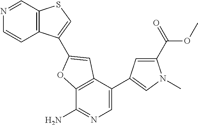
C12=C(C(C3=CN(C)C(C(=O)OC)=C3)=CN=C1N)C=C(C1=CSC3=C1C=CN=C3)O2
